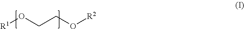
[R1]OCCO[R2]
